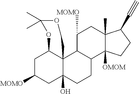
C1C([MOMO])CC2(O)C3(C1OC(C)(C)OC3)C1C(CC2)C2([OMOM])C(C)(CC1[MOMO])C(C#C)CC2
